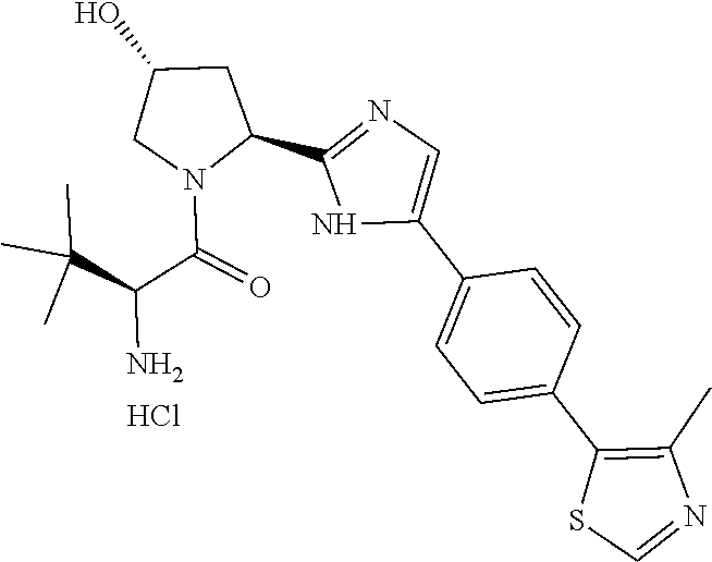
N1C(C2=CC=C(C3=C(C)N=CS3)C=C2)=CN=C1C1CC(O)CN1C(C(C(C)(C)C)N)=O.Cl
